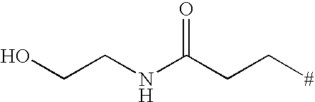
C(CNC(CC[#])=O)O
